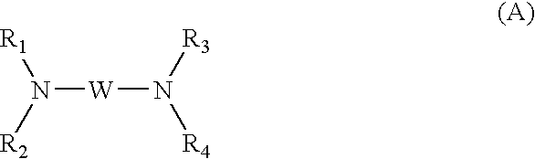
[R1]N([R2])[W]N([R3])[R4]
